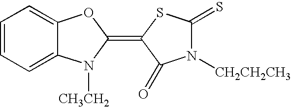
C1=CC=C2C(=C1)OC(=C1C(=O)N([CH2CH2CH3])C(=S)S1)N2[CH3CH2]
